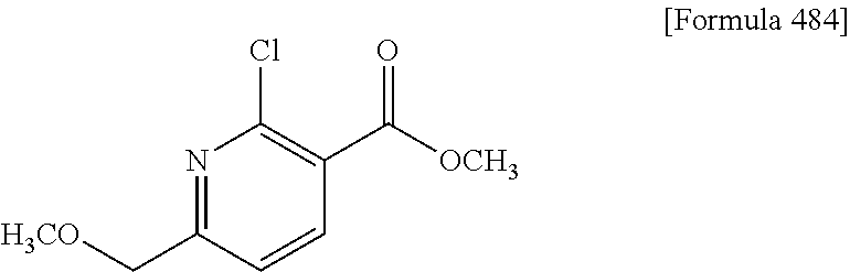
N1=C(C[H3CO])C=CC(C([OCH3])=O)=C1Cl
